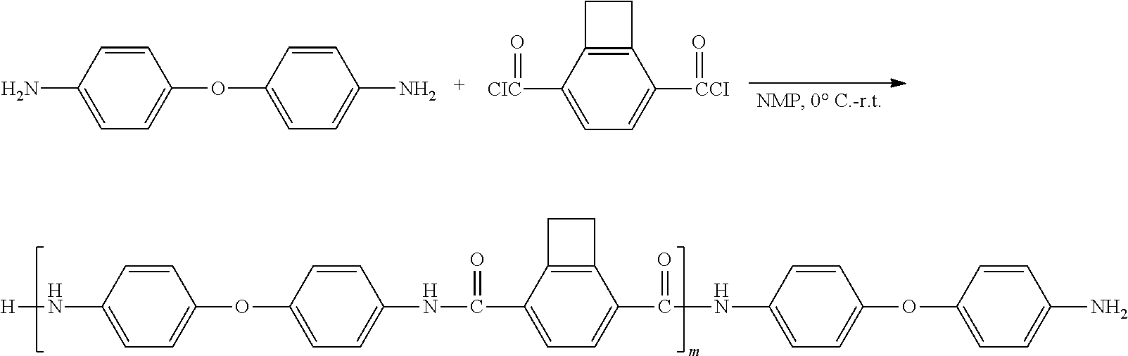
C1=CC(N)=CC=C1OC1=CC=C(N)C=C1.[CIC](C1=CC=C([CCI]=O)C2=C1CC2)=O.C1=CC(N[H])=CC=C1OC1=CC=C(NC(C2=CC=C(C(=O)NC3=CC=C(OC4=CC=C(N)C=C4)C=C3)C3=C2CC3)=O)C=C1
